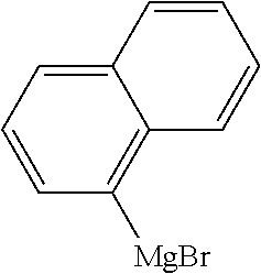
C1=CC=C2C(=C1[MgBr])C=CC=C2
